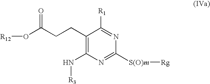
O=C(CCC1=C(N[R3])N=C([S(O)m][Rg])N=C1[R1])O[R12]
